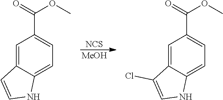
[NCS].[MeOH].C1=C2C(=CC=C1C(=O)OC)NC=C2.C1=C2C(=CC=C1C(=O)OC)NC=C2Cl
